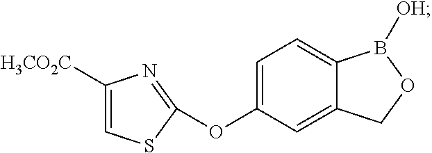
O(C1=CC=C2C(=C1)COB2[OH])C1=NC([H3CO2C])=CS1
